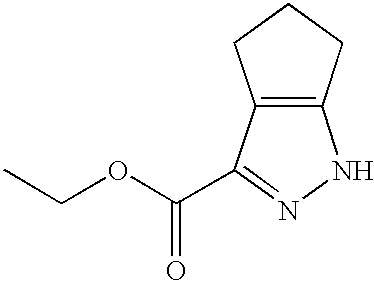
C12=C(NN=C1C(OCC)=O)CCC2
